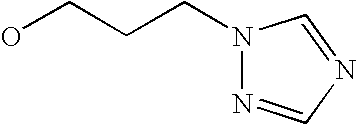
N1(CCCO)N=CN=C1
